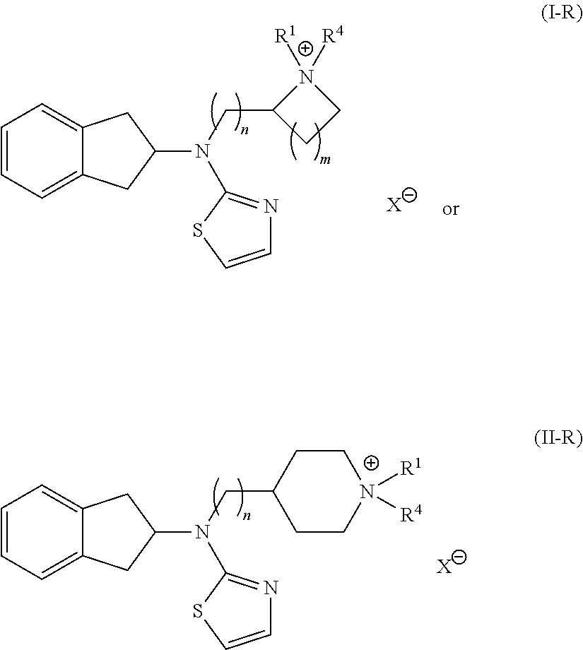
[X].C1=CC=C2C(=C1)CC(N(CC1CCN1([R1])[R4])C1=NC=CS1)C2.[X].C1=CC=C2C(=C1)CC(N(CC1CC[N+]([R1])([R4])CC1)C1=NC=CS1)C2
